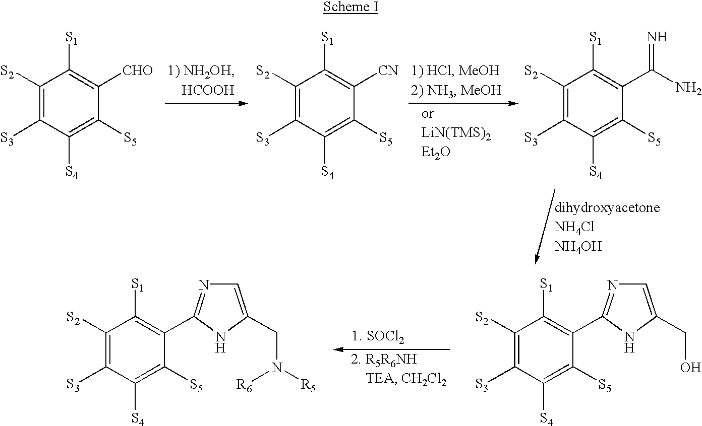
C1([S2])=C([S3])C([S4])=C([S5])C([CHO])=C1[S1].C1([S2])=C([S3])C([S4])=C([S5])C([CN])=C1[S1].C1([S2])=C([S3])C([S4])=C([S5])C(C(N)=N)=C1[S1].C1([S2])=C([S3])C([S4])=C([S5])C(C2=NC=C(CO)N2)=C1[S1].C1([S2])=C([S3])C([S4])=C([S5])C(C2=NC=C(CN([R5])[R6])N2)=C1[S1]
